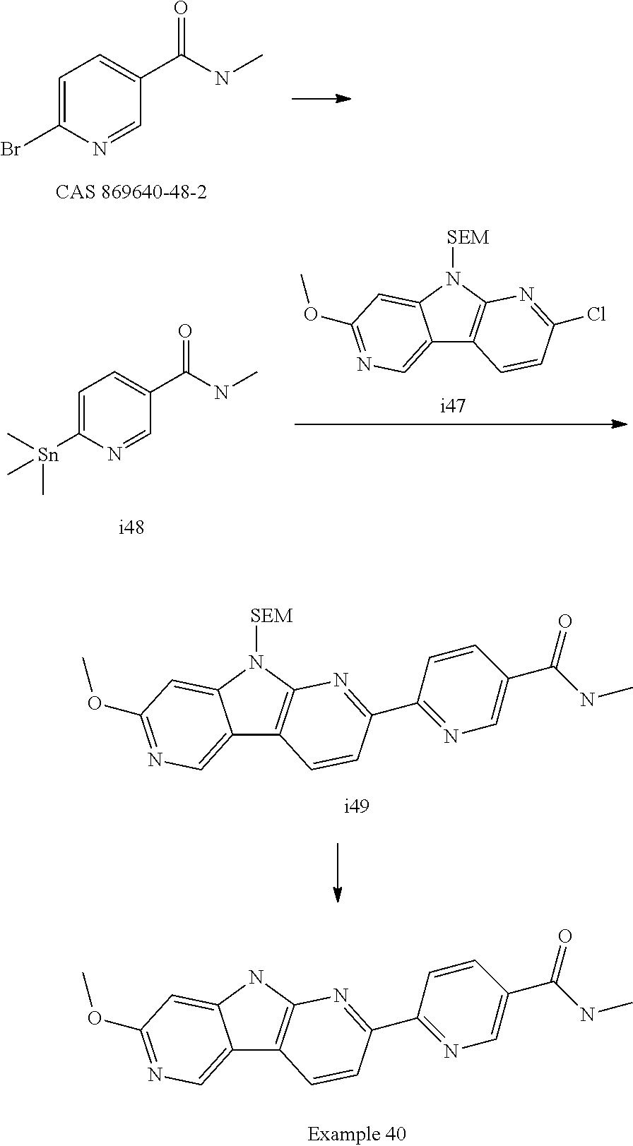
C1=C(Br)N=CC(C(NC)=O)=C1.C12=CN=C(OC)C=C1N([SEM])C1=C2C=CC(C2=NC=C(C(NC)=O)C=C2)=N1.C12=CN=C(OC)C=C1NC1=C2C=CC(C2=NC=C(C(NC)=O)C=C2)=N1.C12=CN=C(OC)C=C1N([SEM])C1=C2C=CC(Cl)=N1.C1=C([Sn](C)(C)C)N=CC(C(NC)=O)=C1
